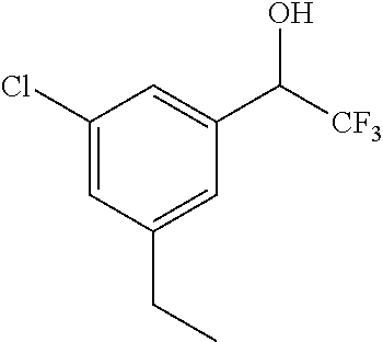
C1(Cl)=CC(CC)=CC(C([CF3])O)=C1
